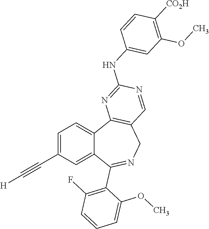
C1=C(C#C[H])C=C2C(=C1)C1=C(CN=C2C2=C(F)C=CC=C2OC)C=NC(NC2=CC(OC)=C([CO2H])C=C2)=N1
